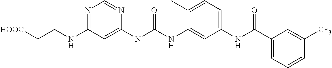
C(NC1=NC=NC(N(C(NC2=CC(NC(C3=CC=CC([CF3])=C3)=O)=CC=C2C)=O)C)=C1)C[HOOC]
